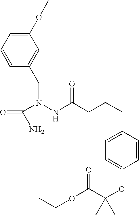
C1(OC)=CC=CC(CN(NC(CCCC2=CC=C(OC(C(OCC)=O)(C)C)C=C2)=O)C(=O)N)=C1
